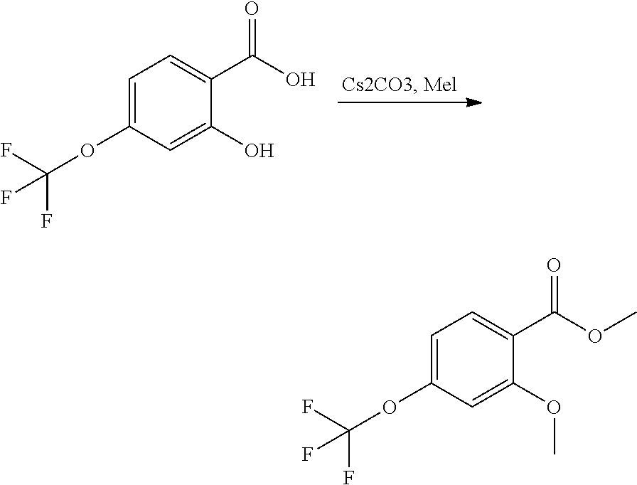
C1=C(OC(F)(F)F)C=C(O)C(C(O)=O)=C1.C1=C(OC(F)(F)F)C=C(OC)C(C(OC)=O)=C1
